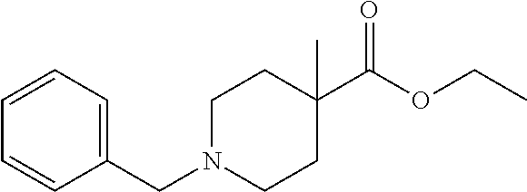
C(OC(C1(C)CCN(CC2=CC=CC=C2)CC1)=O)C
